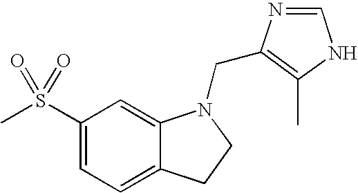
C1(S(C)(=O)=O)=CC=C2C(=C1)N(CC1=C(C)NC=N1)CC2
